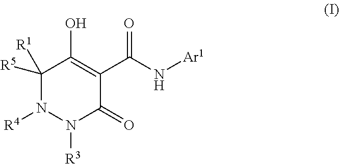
C1([R5])([R1])N([R4])N([R3])C(=O)C(C(N[Ar1])=O)=C1O
